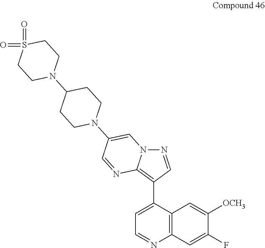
C1(N2CCC(N3CCS(=O)(=O)CC3)CC2)=CN2N=CC(C3=CC=NC4=C3C=C([OCH3])C(F)=C4)=C2N=C1
